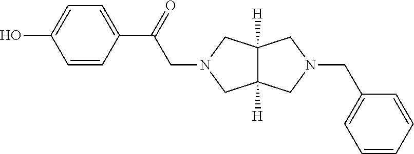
C1=CC(C(=O)CN2CC3([H])C([H])(C2)CN(CC2=CC=CC=C2)C3)=CC=C1O
